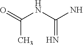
N(C(N)=N)C(=O)C
